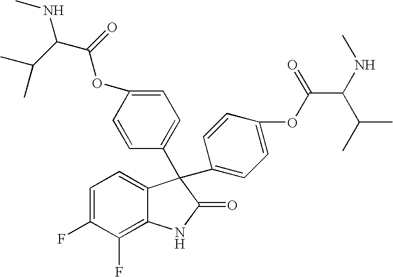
C1=C(F)C(F)=C2C(=C1)C(C1=CC=C(OC(C(C(C)C)NC)=O)C=C1)(C1=CC=C(OC(C(NC)C(C)C)=O)C=C1)C(=O)N2
